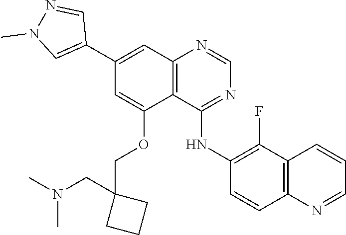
C1=NC2=C(C(OCC3(CN(C)C)CCC3)=CC(C3=CN(C)N=C3)=C2)C(NC2=C(F)C3=C(N=CC=C3)C=C2)=N1
